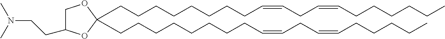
C(CCCCCCC=CCC=CCCCCCC)CC1(CCCCCCCCC=CCC=CCCCCC)OCC(CCN(C)C)O1
